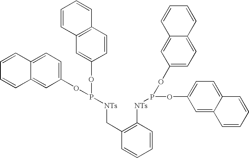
C12=CC=C(OP(OC3=CC4=C(C=C3)C=CC=C4)[NTs]CC3=C([NTs]P(OC4=CC=C5C(=C4)C=CC=C5)OC4=CC=C5C(=C4)C=CC=C5)C=CC=C3)C=C1C=CC=C2
